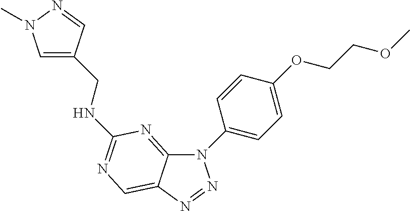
N1(C2=CC=C(OCCOC)C=C2)C2=NC(NCC3=CN(C)N=C3)=NC=C2N=N1
